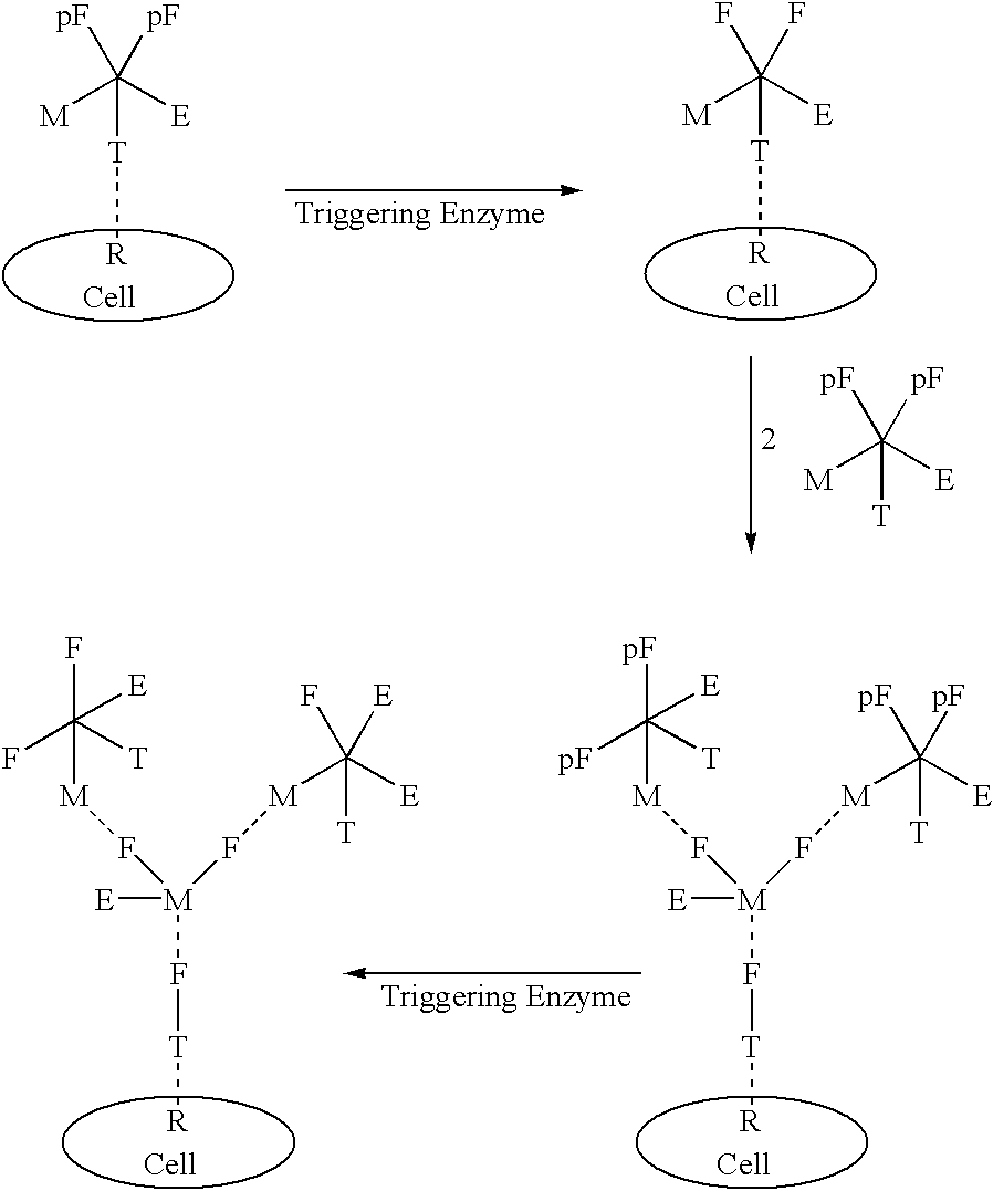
[T]([R])C([E])([M])([pF])[pF].[T]([R])C([E])([M])(F)F.[T]C([E])([M])([pF])[pF].F([T][R])[M](F[M]C([E])([T])(F)[E])(F[M]C([T])(F)(F)[E])[E].F([T][R])[M](F[M]C([E])([T])([pF])[pF])(F[M]C([T])([pF])([pF])[E])[E]
